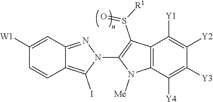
C12=C(I)N(C3=C(S([R1])=O)C4=C(N3[Me])C([Y4])=C([Y3])C([Y2])=C4[Y1])N=C1C=C([W1])C=C2
